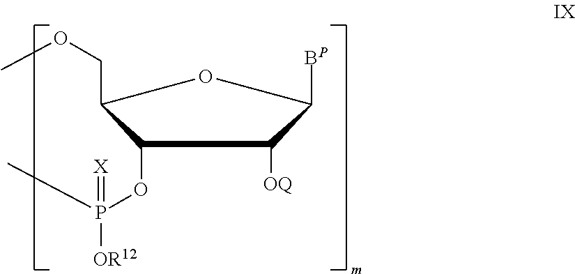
C1(OP(C)(=[X])[OR12])C(COC)OC([BP])C1[OQ]
